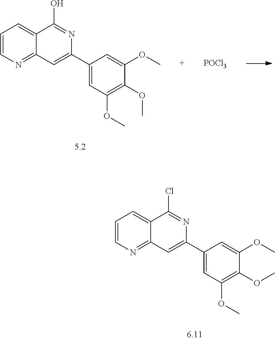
C1=CN=C2C(=C1)C(Cl)=NC(C1=CC(OC)=C(OC)C(OC)=C1)=C2.C1=CN=C2C(=C1)C(O)=NC(C1=CC(OC)=C(OC)C(OC)=C1)=C2.[POCl3]
